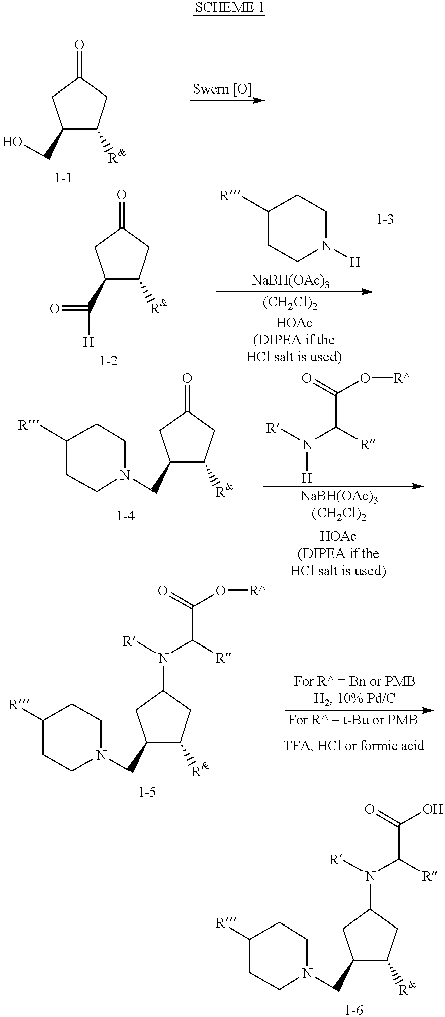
C1(CO)C([R&])CC(=O)C1.C1(C(=O)[H])C([R&])CC(=O)C1.C1([R])CCN([H])CC1.C1([R])CCN(CC2C([R&])CC(=O)C2)CC1.[R]N(C([R])C(=O)O[R^])[H].C1([R])CCN(CC2C([R&])CC(N([R])C([R])C(=O)O[R^])C2)CC1.C1([R])CCN(CC2C([R&])CC(N([R])C([R])C(=O)O)C2)CC1
